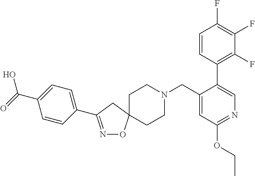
N1=C(C2=CC=C(C(=O)O)C=C2)CC2(O1)CCN(CC1=CC(OCC)=NC=C1C1=C(F)C(F)=C(F)C=C1)CC2
